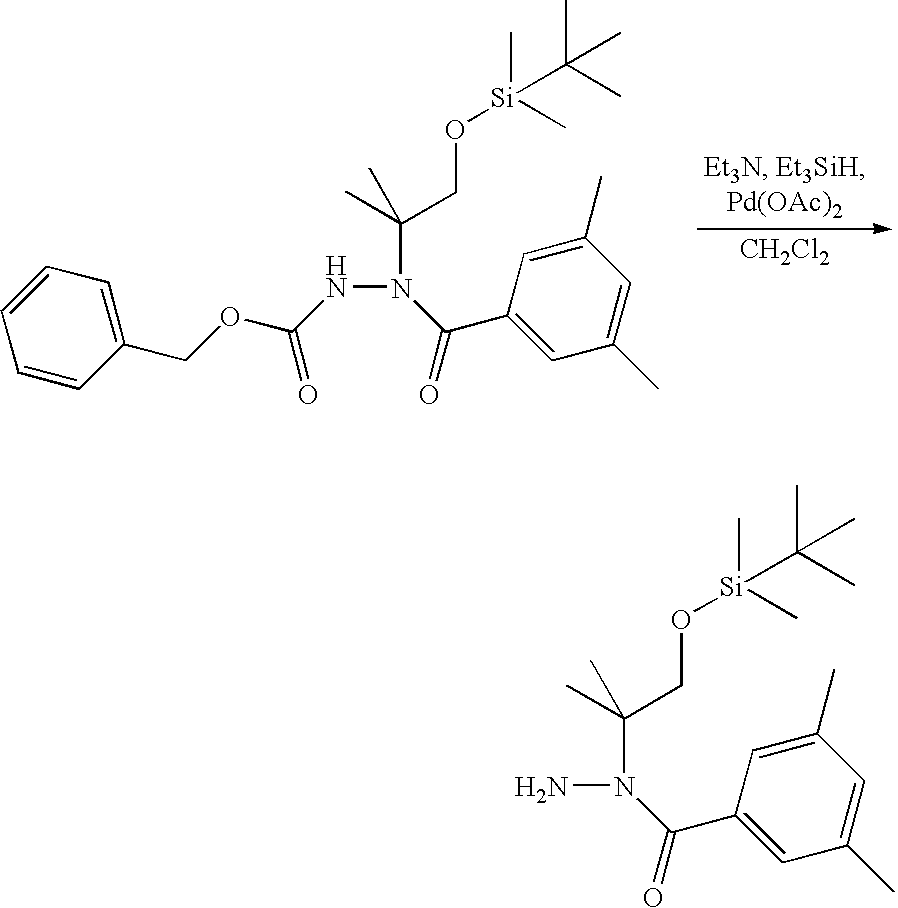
[CH2Cl2].C1=CC=CC(COC(=O)NN(C(=O)C2=CC(C)=CC(C)=C2)C(C)(CO[Si](C(C)(C)C)(C)C)C)=C1.NN(C(=O)C1=CC(C)=CC(C)=C1)C(C)(CO[Si](C(C)(C)C)(C)C)C
